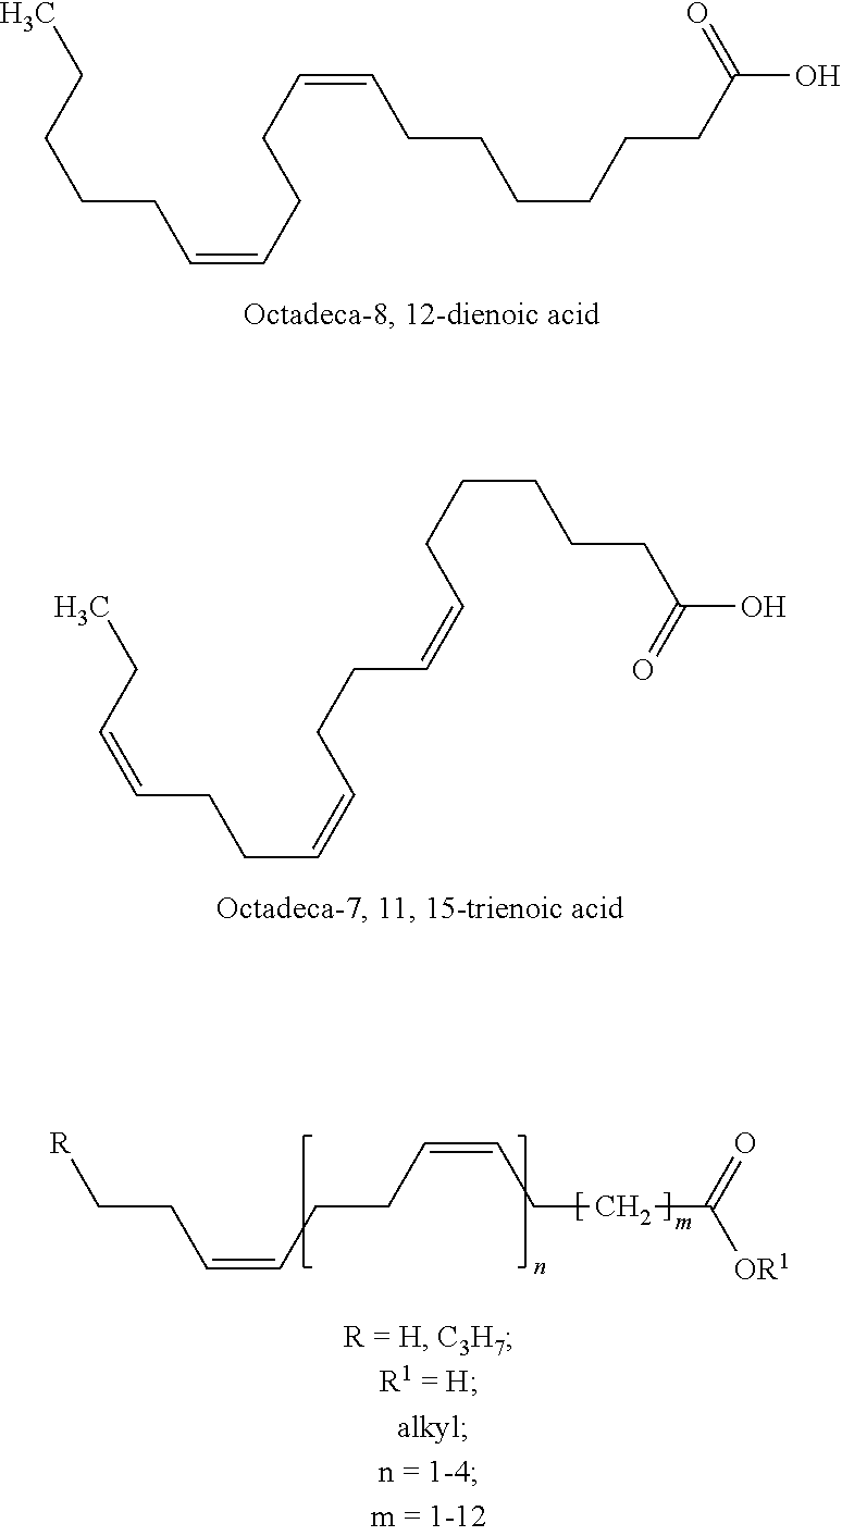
C(=CCCC=CCCCCCCC(O)=O)CCCCC.C(C=CCCC=CCCCCCC(=O)O)CC=CCC.C(C=CCCC([OR1])=O)CC=CCC[R]
